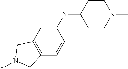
C1(NC2CCN(C)CC2)=CC2=C(C=C1)CN(*)C2
